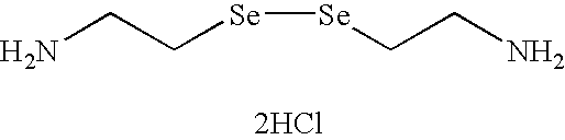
[Se]([Se]CCN)CCN.[2HCl]
